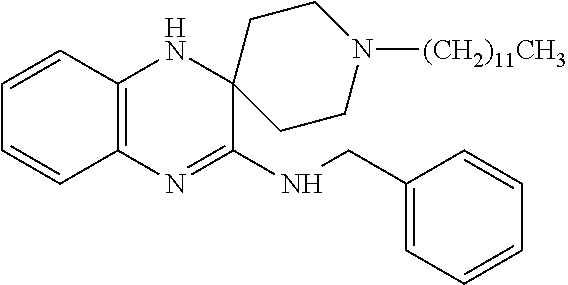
C12=C(N=C(NCC3=CC=CC=C3)C3(N1)CCN([(CH2)11CH3])CC3)C=CC=C2
